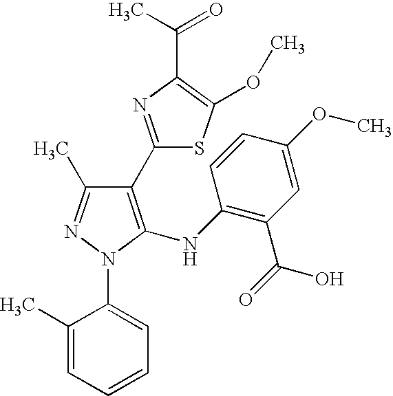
C1(C2=NC(C(C)=O)=C(OC)S2)=C(NC2=C(C(=O)O)C=C(OC)C=C2)N(C2=CC=CC=C2C)N=C1C
